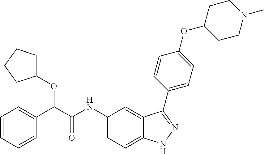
C1=CC=CC(C(C(NC2=CC=C3C(=C2)C(C2=CC=C(OC4CCN(C)CC4)C=C2)=NN3)=O)OC2CCCC2)=C1
